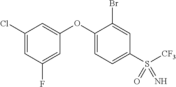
C1(Cl)=CC(F)=CC(OC2=CC=C(S([CF3])(=O)=N)C=C2Br)=C1
